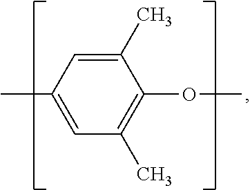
C1(C)=CC(C)=CC(C)=C1OC
